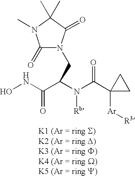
ONC(=O)C(CN1C(=O)N(C)C(C)(C)C1=O)N([Rb])C(=O)C1([Ar][R3])CC1
